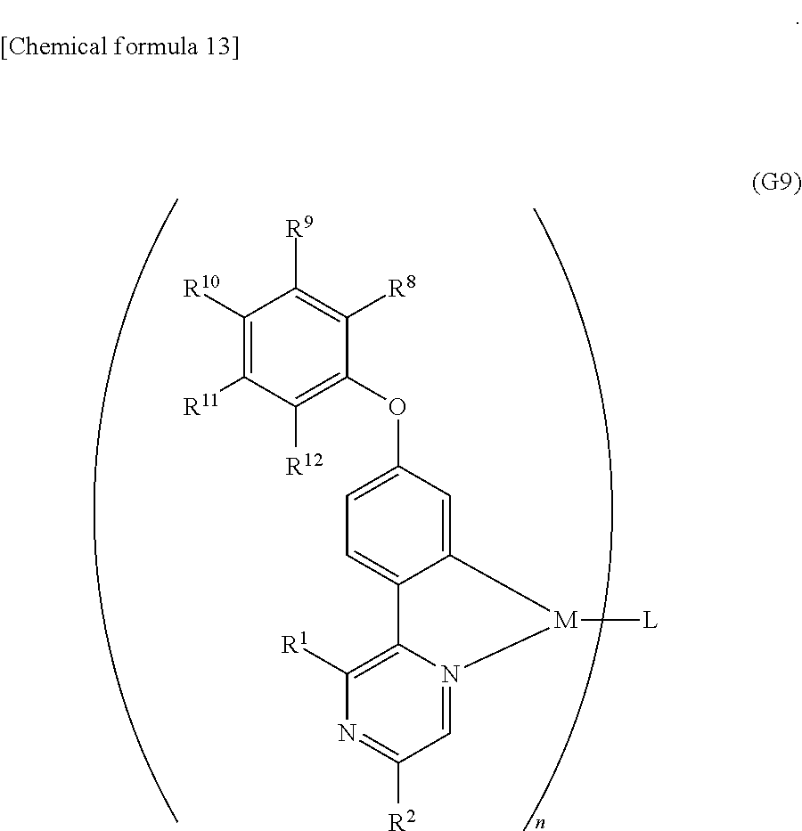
C1([R10])=C([R11])C([R12])=C(OC2=CC=C3C(=C2)[M]([L])N2=CC([R2])=NC([R1])=C32)C([R8])=C1[R9]
